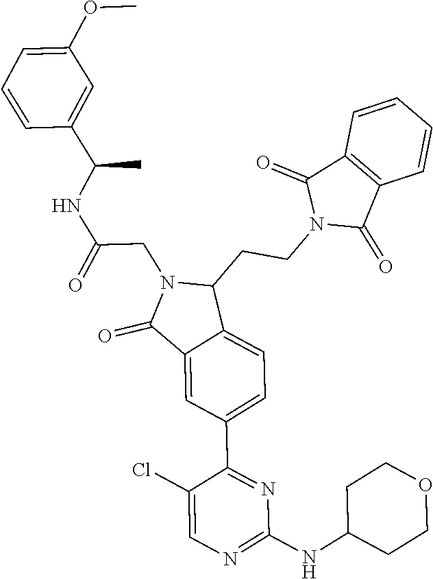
N1=C(NC2CCOCC2)N=C(C2=CC=C3C(=C2)C(=O)N(CC(NC(C2=CC(OC)=CC=C2)C)=O)C3CCN2C(=O)C3=C(C2=O)C=CC=C3)C(Cl)=C1
